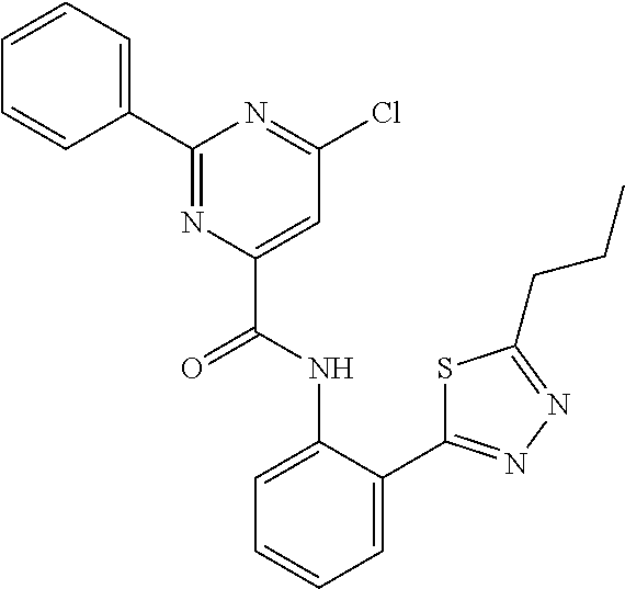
C1=C(C2=NN=C(CCC)S2)C(NC(C2=CC(Cl)=NC(C3=CC=CC=C3)=N2)=O)=CC=C1
